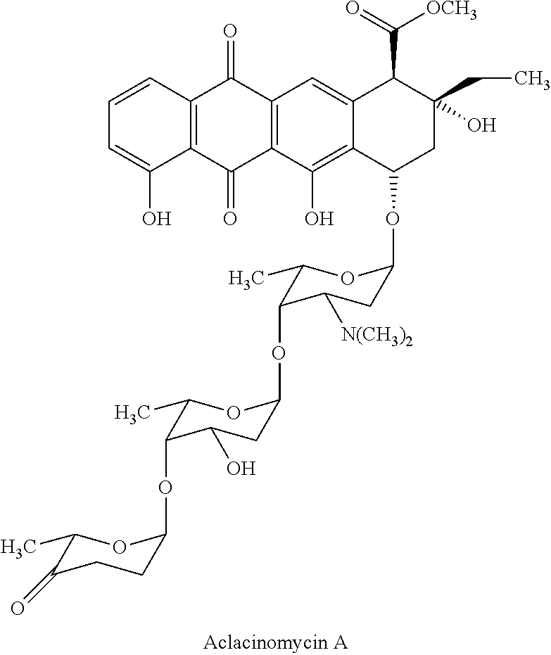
C1=CC2=C(C(O)=C1)C(=O)C1=C(C2=O)C=C2C(=C1O)C(OC1CC([N(CH3)2])C(OC3CC(O)C(OC4CCC(=O)C(C)O4)C(C)O3)C(C)O1)CC(CC)(O)C2C(=O)[OCH3]
